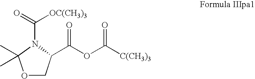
C(C1COC(C)(C)N1C(=O)[OC(CH3)3])(OC([C(CH3)3])=O)=O
